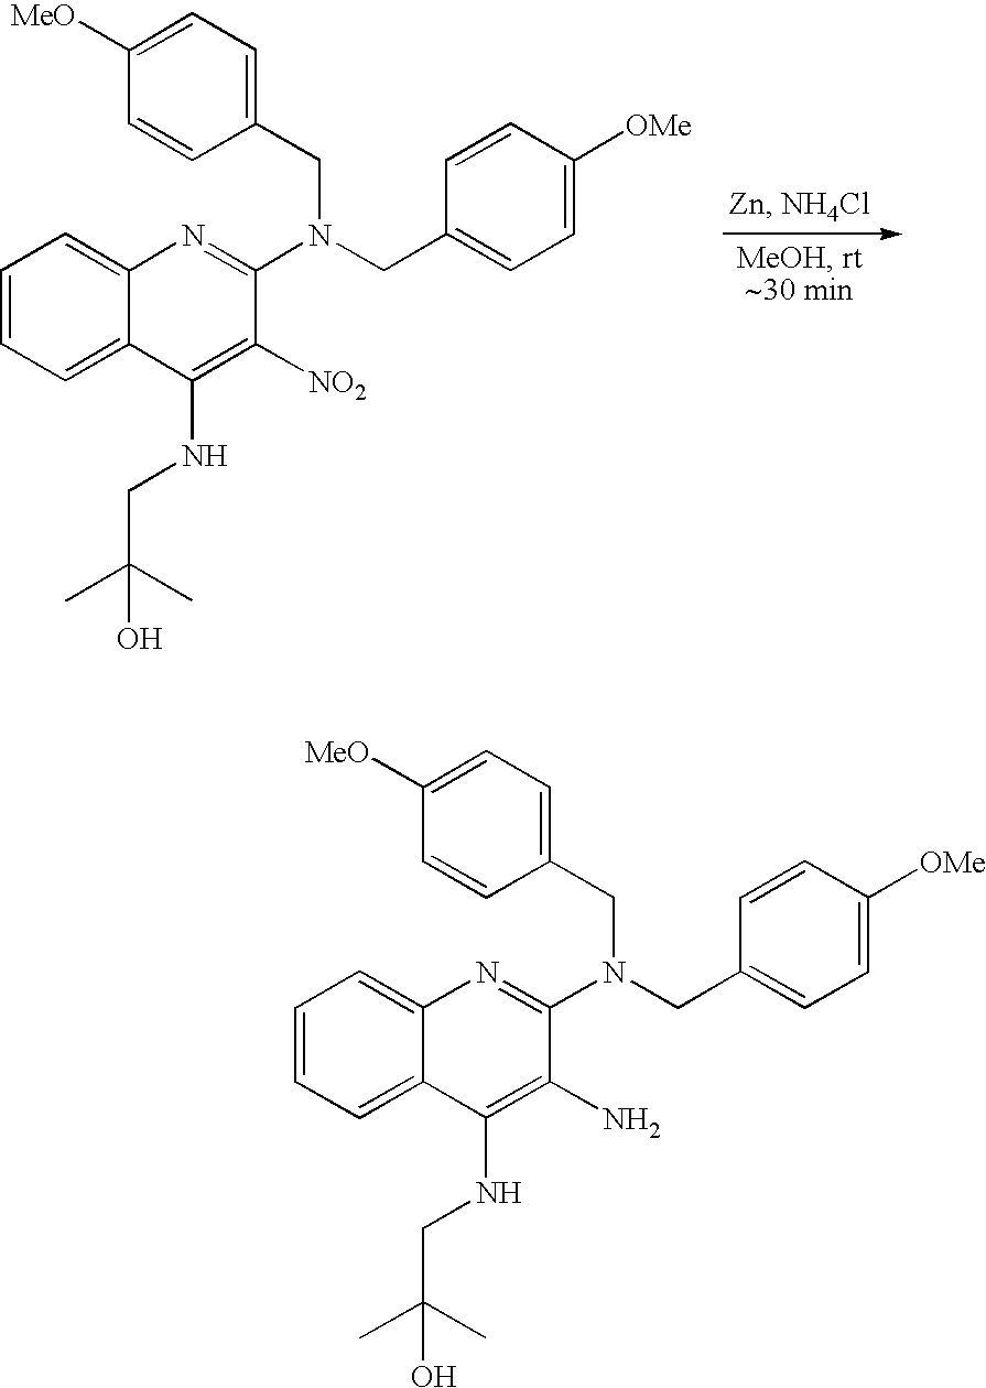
C1=CC=C2C(=C1)N=C(N(CC1=CC=C([OMe])C=C1)CC1=CC=C([MeO])C=C1)C([NO2])=C2NCC(C)(O)C.C1=CC=C2C(=C1)N=C(N(CC1=CC=C([OMe])C=C1)CC1=CC=C([MeO])C=C1)C(N)=C2NCC(C)(O)C
